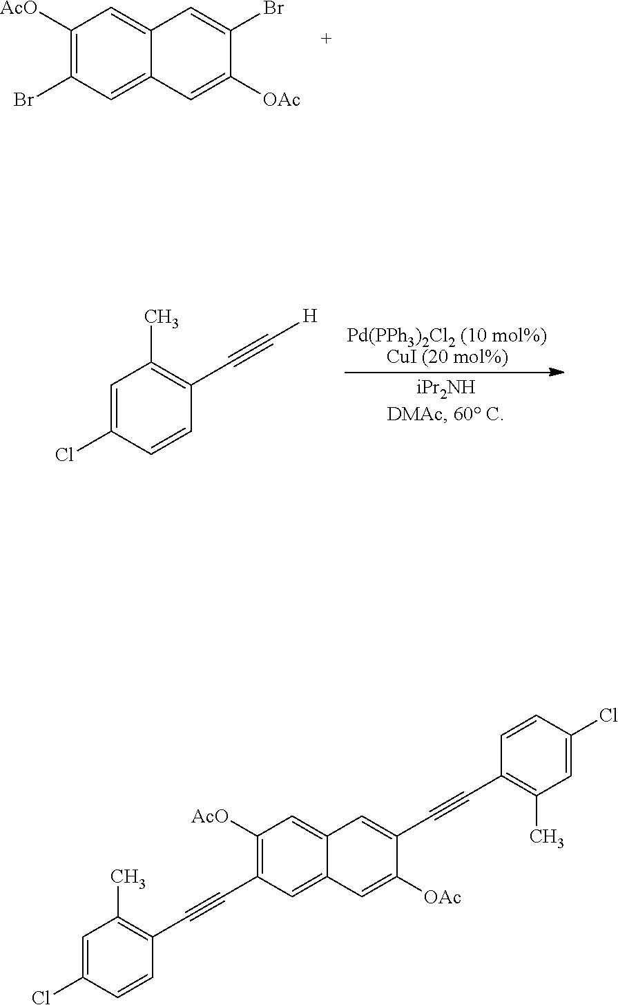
C1([AcO])=C(Br)C=C2C(=C1)C=C(Br)C([OAc])=C2.[Pd(PPh3)2Cl2 (10 mol%)CuI (20 mol%)].C1=C(Cl)C=CC(C#C[H])=C1C.C1=C(Cl)C=CC(C#CC2=C([AcO])C=C3C(=C2)C=C([OAc])C(C#CC2=C(C)C=C(Cl)C=C2)=C3)=C1C
